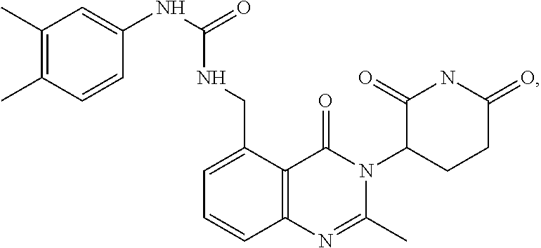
C12=C(C(CNC(NC3=CC(C)=C(C)C=C3)=O)=CC=C1)C(=O)N(C1CCC(=O)NC1=O)C(C)=N2
